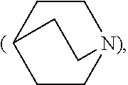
C1CC2CC[N)]1CC2
